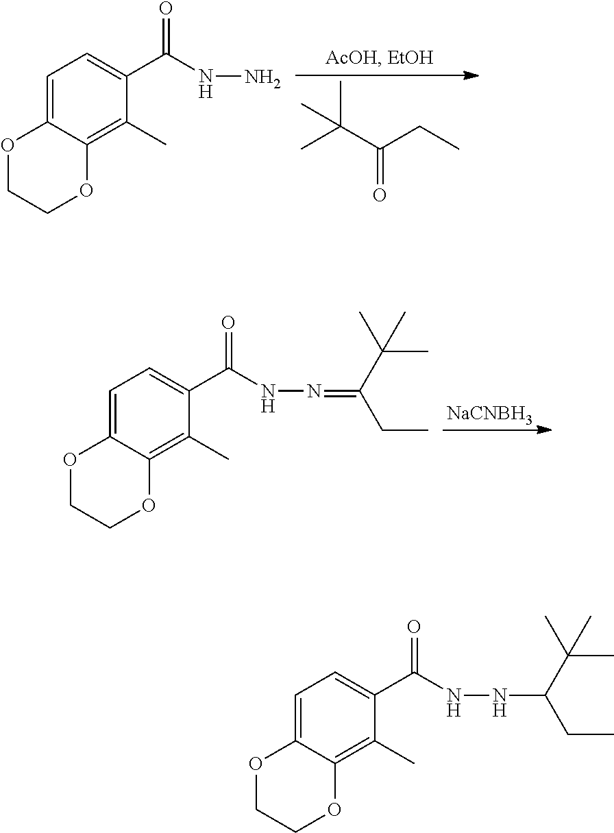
C1=C2C(=C(C)C(C(=O)NN)=C1)OCCO2.O=C(C(C)(C)C)CC.C1=C2C(=C(C)C(C(=O)NN=C(CC)C(C)(C)C)=C1)OCCO2.[NaCNBH3].C1=C2C(=C(C)C(C(=O)NNC(CC)C(C)(C)C)=C1)OCCO2
